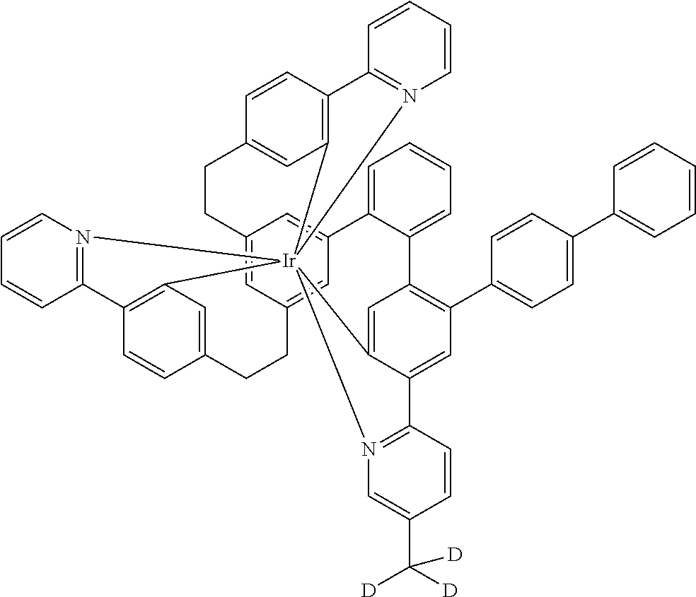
C12=CC3=CC(=C1)C1=CC=CC=C1C1=C(C4=CC=C(C5=CC=CC=C5)C=C4)C=C4C(=C1)[Ir]15(C6=C(C=CC(=C6)CC3)C3=N1C=CC=C3)(C1=C(C=CC(=C1)CC2)C1=N5C=CC=C1)N1=C4C=CC(C([D])([D])[D])=C1
